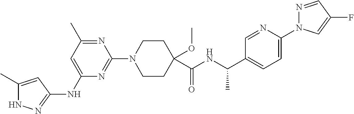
N1C(C)=CC(NC2=CC(C)=NC(N3CCC(C(NC(C4=CC=C(N5N=CC(F)=C5)N=C4)C)=O)(OC)CC3)=N2)=N1
